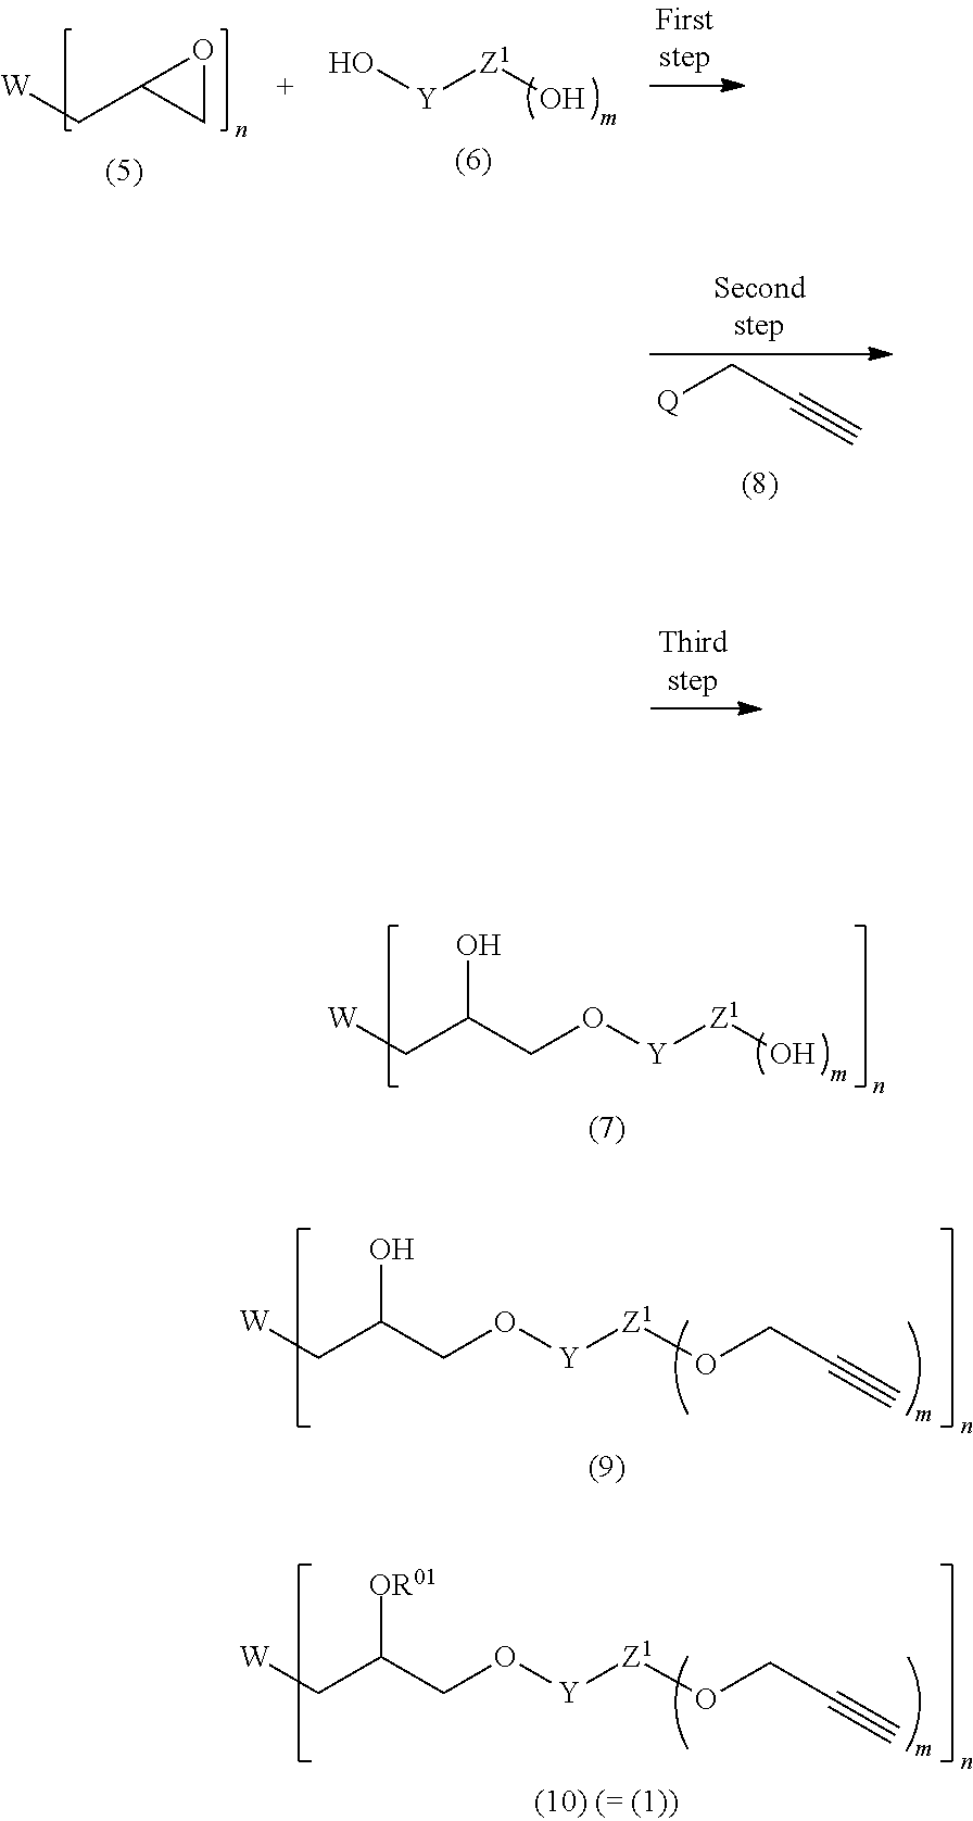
[Y]([Z1]O)O.C(C1CO1)[W].[Q]CC#C.[Y]([Z1]O)OCC(C[W])O.[Y]([Z1]OCC#C)OCC(C[W])O.[Y]([Z1]OCC#C)OCC(C[W])[OR01]
